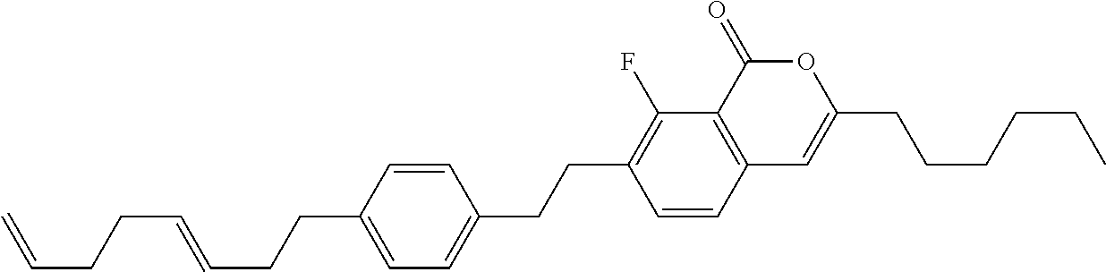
C12=C(C(=O)OC(CCCCCC)=C1)C(F)=C(CCC1=CC=C(CCC=CCCC=C)C=C1)C=C2
